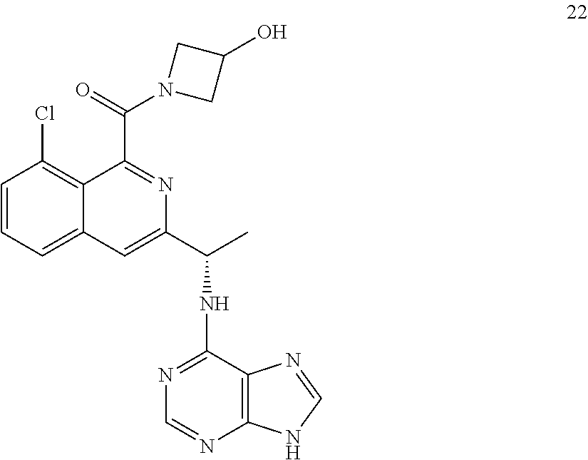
C1=CC=C2C(=C1Cl)C(C(=O)N1CC(O)C1)=NC(C(C)NC1=NC=NC3=C1N=CN3)=C2
